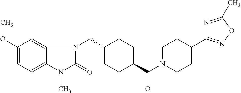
C(C1CCC(C(N2CCC(C3=NOC(C)=N3)CC2)=O)CC1)N1C(=O)N(C)C2=CC=C(OC)C=C12
